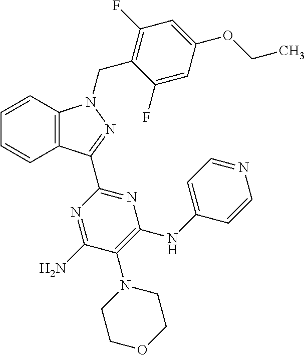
C1=CC2=C(C=C1)C(C1=NC(NC3=CC=NC=C3)=C(N3CCOCC3)C(N)=N1)=NN2CC1=C(F)C=C(OCC)C=C1F
